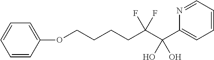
C1=CC(OCCCCC(C(C2=CC=CC=N2)(O)O)(F)F)=CC=C1
